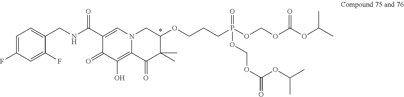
C1=C(F)C=C(F)C(CNC(C2=CN3C(=C(O)C2=O)C(=O)C(C)(C)C(OCCCP(OCOC(OC(C)C)=O)(=O)OCOC(=O)OC(C)C)C3)=O)=C1
